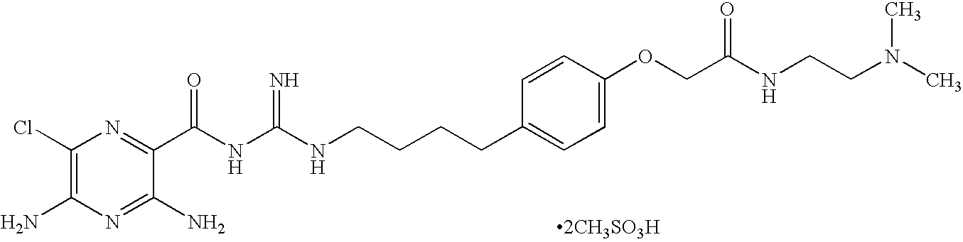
C1(Cl)=C(N)N=C(N)C(C(NC(NCCCCC2=CC=C(OCC(NCCN(C)C)=O)C=C2)=N)=O)=N1
